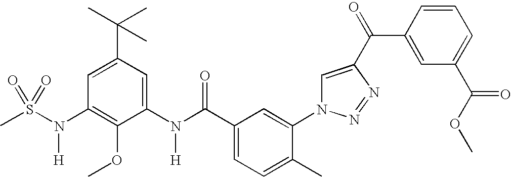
CS(N(C1=C(OC)C(N(C(C2=CC=C(C)C(N3C=C(C(=O)C4=CC(C(OC)=O)=CC=C4)N=N3)=C2)=O)[H])=CC(C(C)(C)C)=C1)[H])(=O)=O
